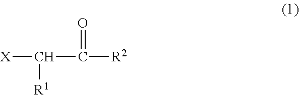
[X]C([R1])C(=O)[R2]
